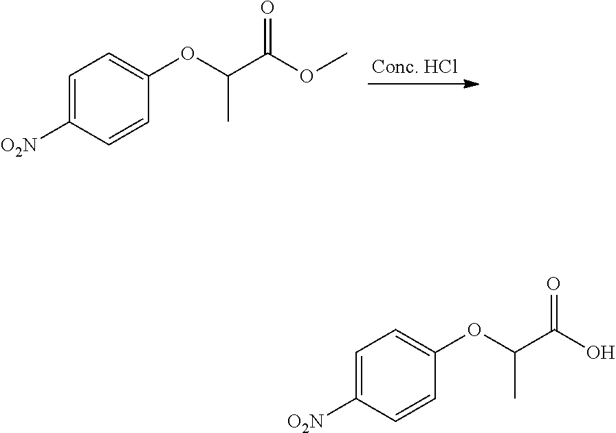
C1=C([O2N])C=CC(OC(C(OC)=O)C)=C1.C1=C([O2N])C=CC(OC(C(O)=O)C)=C1
